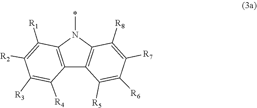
C1([R3])=C([R4])C2=C(C([R1])=C1[R2])N(*)C1=C2C([R5])=C([R6])C([R7])=C1[R8]
